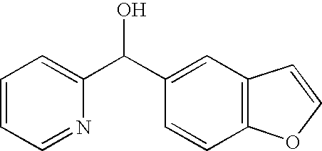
C1=CC=NC(C(C2=CC3=C(C=C2)OC=C3)O)=C1
